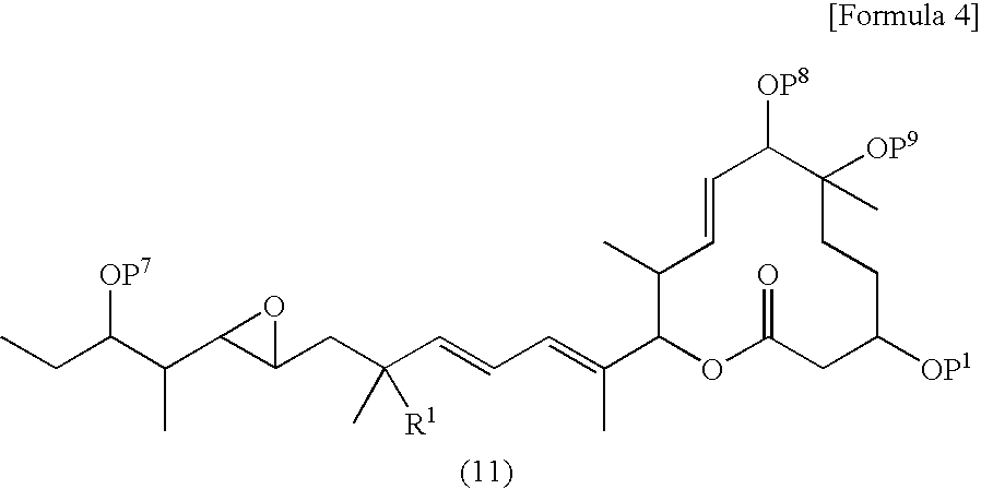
CCC(C(C1C(CC(C=CC=C(C)C2C(C)C=CC([OP8])C([OP9])(C)CCC([OP1])CC(=O)O2)(C)[R1])O1)C)[OP7]
